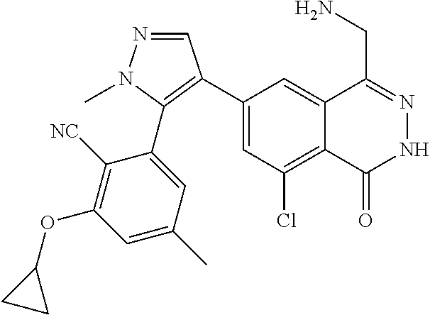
C1(C2=C(C3=CC(C)=CC(OC4CC4)=C3[NC])N(C)N=C2)=CC(Cl)=C2C(=C1)C(CN)=NNC2=O
